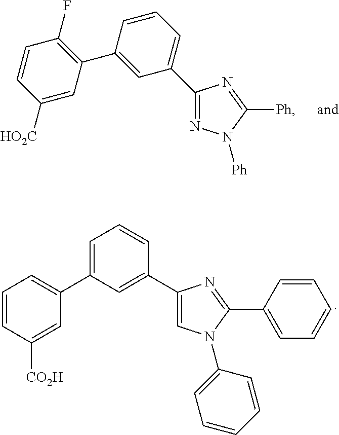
N1=C(C2=CC=CC(C3=C(F)C=CC([HO2C])=C3)=C2)N=C([Ph])N1[Ph].C1=C(C2=CC(C3=CC=CC([CO2H])=C3)=CC=C2)N=C(C2=CC=CC=C2)N1C1=CC=CC=C1
